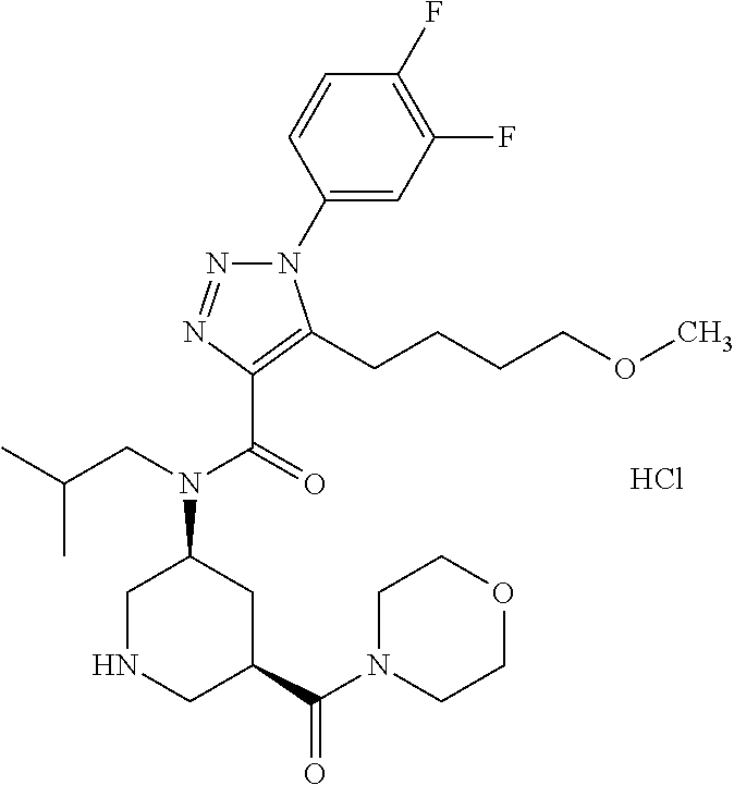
C1(N2N=NC(C(=O)N(CC(C)C)C3CNCC(C(=O)N4CCOCC4)C3)=C2CCCCOC)=CC(F)=C(F)C=C1.Cl
